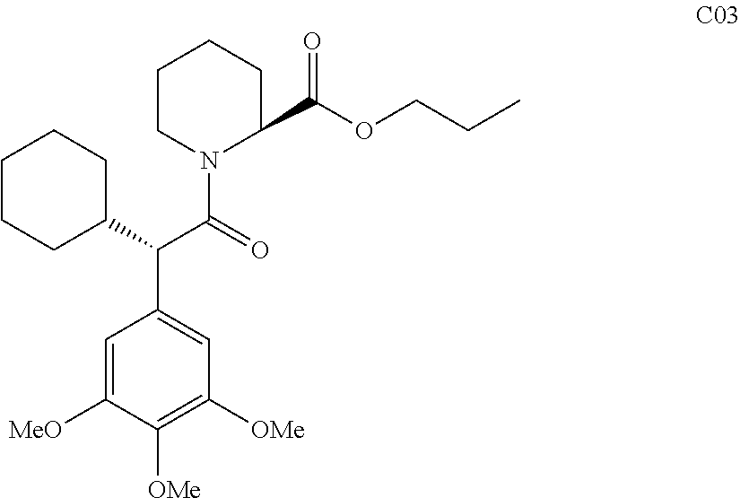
C1=C([MeO])C([OMe])=C([OMe])C=C1C(C1CCCCC1)C(=O)N1C(C(OCCC)=O)CCCC1
